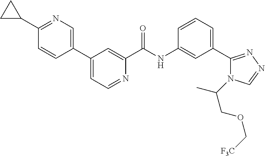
C1(C2=CN=C(C3CC3)C=C2)=CC=NC(C(NC2=CC(C3=NN=CN3C(COC[F3C])C)=CC=C2)=O)=C1
